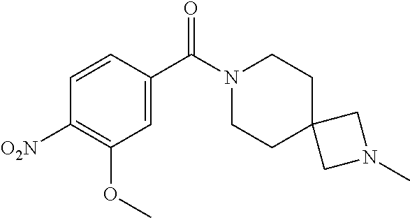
C1=CC([O2N])=C(OC)C=C1C(N1CCC2(CC1)CN(C)C2)=O
